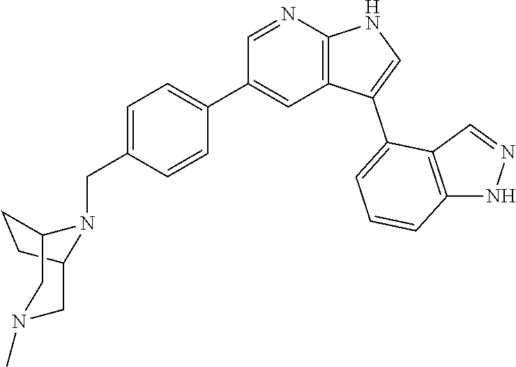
C1=NC2=C(C=C1C1=CC=C(CN3C4CN(C)CC3CC4)C=C1)C(C1=CC=CC3=C1C=NN3)=CN2
